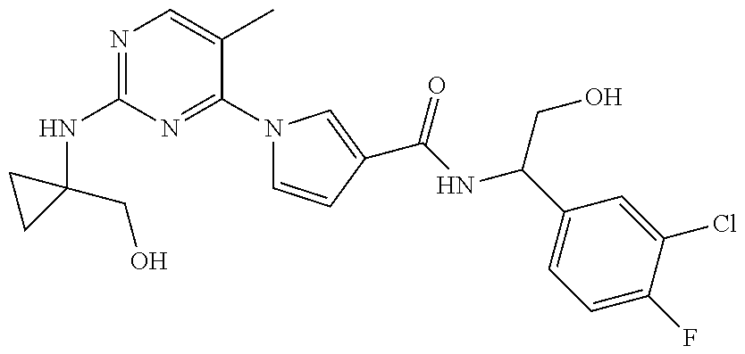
C1(NC2=NC=C(C)C(N3C=CC(C(=O)NC(CO)C4=CC=C(F)C(Cl)=C4)=C3)=N2)(CO)CC1
